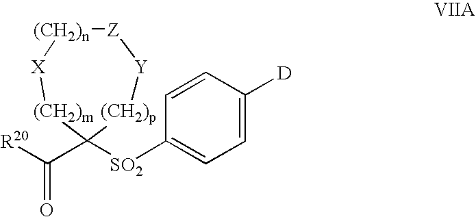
[(CH2)p]1[Y][Z][(CH2)n][X][(CH2)m]C1(C([R20])=O)[SO2]C1=CC=C([D])C=C1
